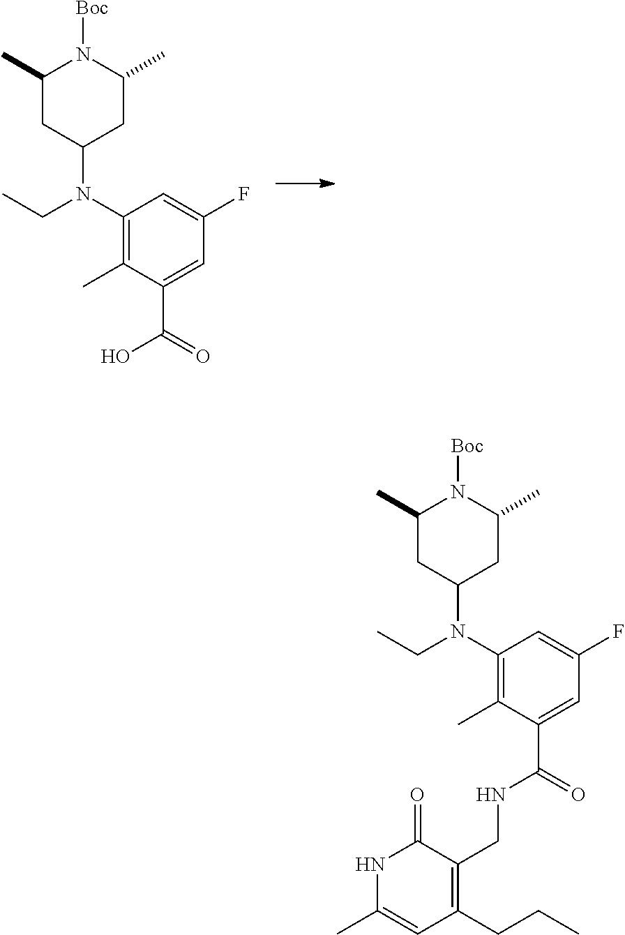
C1(N(CC)C2CC(C)N([Boc])C(C)C2)=C(C)C(C(=O)NCC2=C(CCC)C=C(C)NC2=O)=CC(F)=C1.C1(N(CC)C2CC(C)N([Boc])C(C)C2)=C(C)C(C(=O)O)=CC(F)=C1
